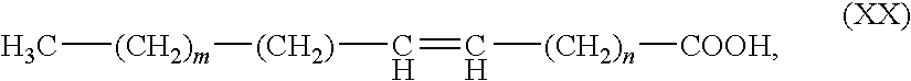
C[(CH2)m][(CH2)]C=C[(CH2)n][COOH]
